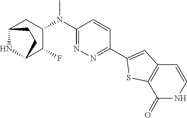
C1(N(C2CC3NC(C2F)CC3)C)=NN=C(C2=CC3=C(S2)C(=O)NC=C3)C=C1
